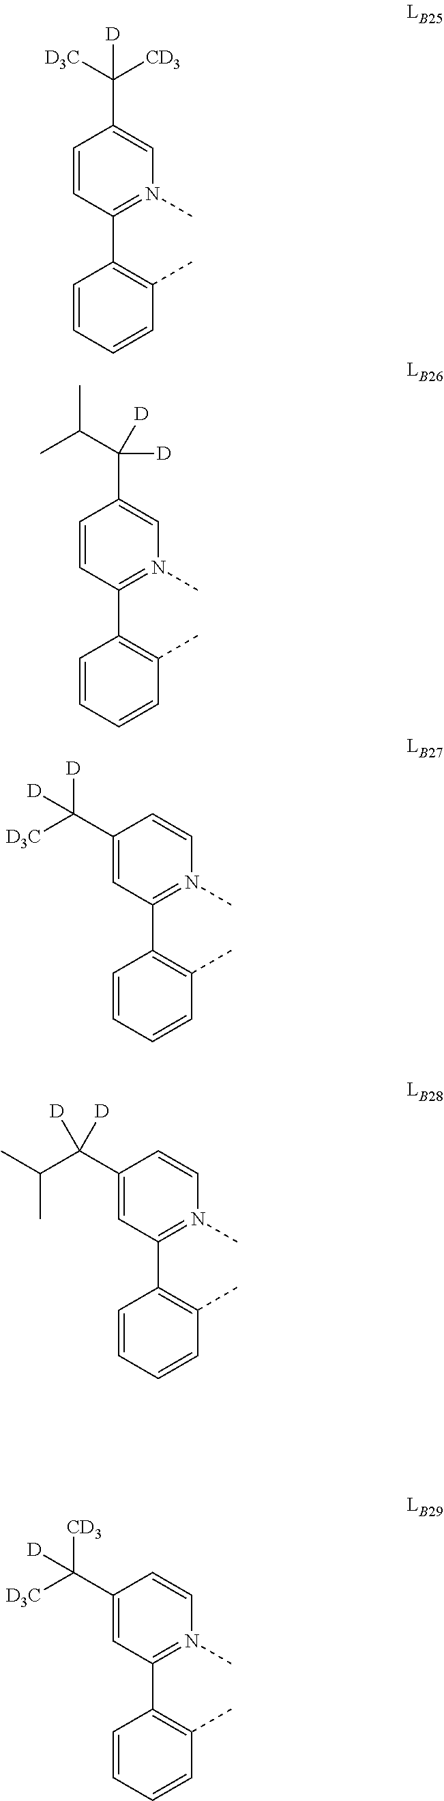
C1=CC=CC(C)=C1C1=N(C)C=C(C([D3C])([CD3])[D])C=C1.C1=CC=CC(C)=C1C1=N(C)C=C(C(C(C)C)([D])[D])C=C1.C1=CC=CC(C)=C1C1=N(C)C=CC(C([D3C])([D])[D])=C1.C1=CC=CC(C)=C1C1=N(C)C=CC(C(C(C)C)([D])[D])=C1.C1=CC=CC(C)=C1C1=N(C)C=CC(C([D3C])([CD3])[D])=C1
